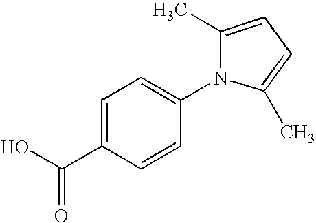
C1=C(C(O)=O)C=CC(N2C(C)=CC=C2C)=C1
